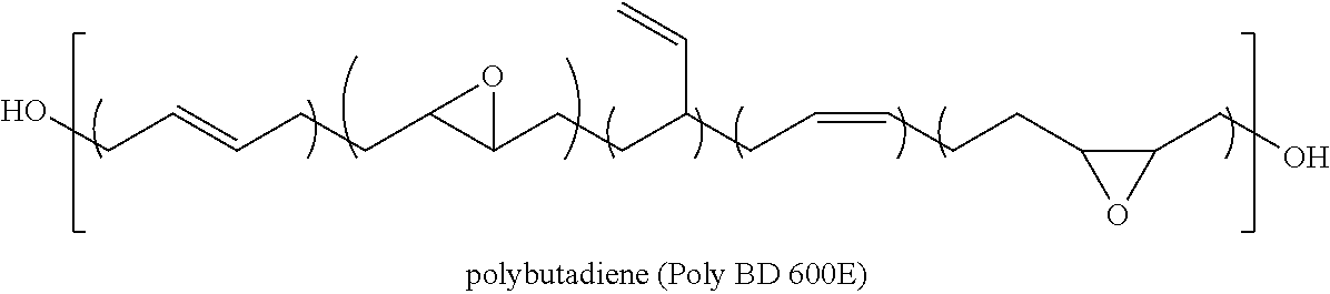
C(C=CCCC1C(CCC(CC=CCCC2OC2CO)C=C)O1)O
